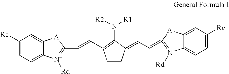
C1CC(=CC=C2=N([Rd])C3=CC=C([Rc])C=C3[A]2)C(N([R2])[R1])=C1C=CC1=[N+]([Rd])C2=CC=C([Rc])C=C2[A]1
